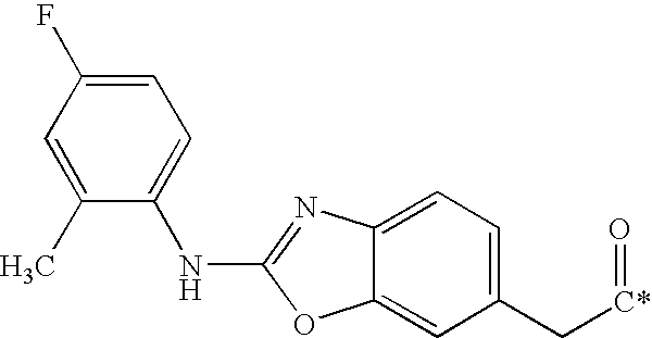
C1(C)=CC(F)=CC=C1NC1=NC2=CC=C(C[C*]=O)C=C2O1
